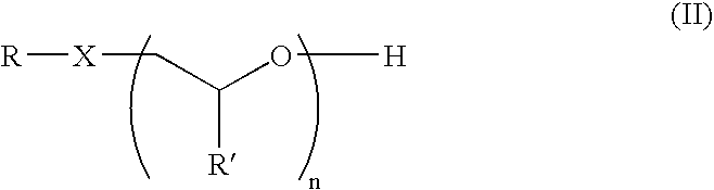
[R][X]CC(O[H])[R]
